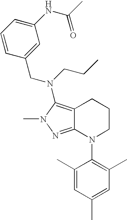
C12=C(N(CCC)CC3=CC(NC(C)=O)=CC=C3)N(C)N=C1N(C1=C(C)C=C(C)C=C1C)CCC2
